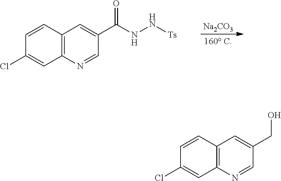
C12=C(N=CC(C(NN[Ts])=O)=C1)C=C(Cl)C=C2.[Na2CO3].[160 C].C12=C(N=CC(CO)=C1)C=C(Cl)C=C2
